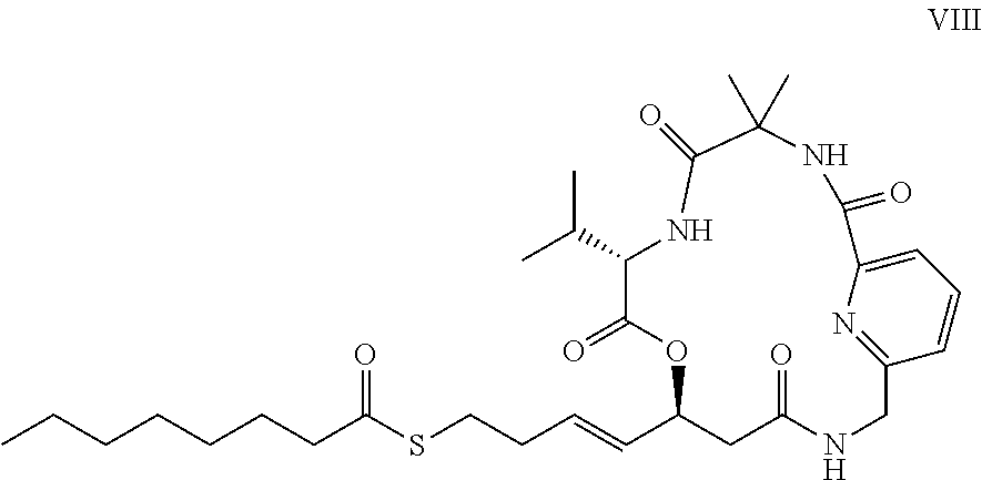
C(C1CC(=O)NCC2=NC(=CC=C2)C(=O)NC(C)(C)C(=O)NC(C(C)C)C(=O)O1)=CCCSC(CCCCCCC)=O
